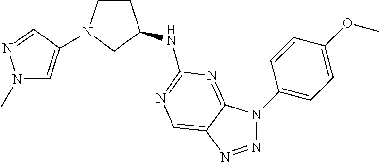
N1=NC2=CN=C(NC3CCN(C4=CN(C)N=C4)C3)N=C2N1C1=CC=C(OC)C=C1
